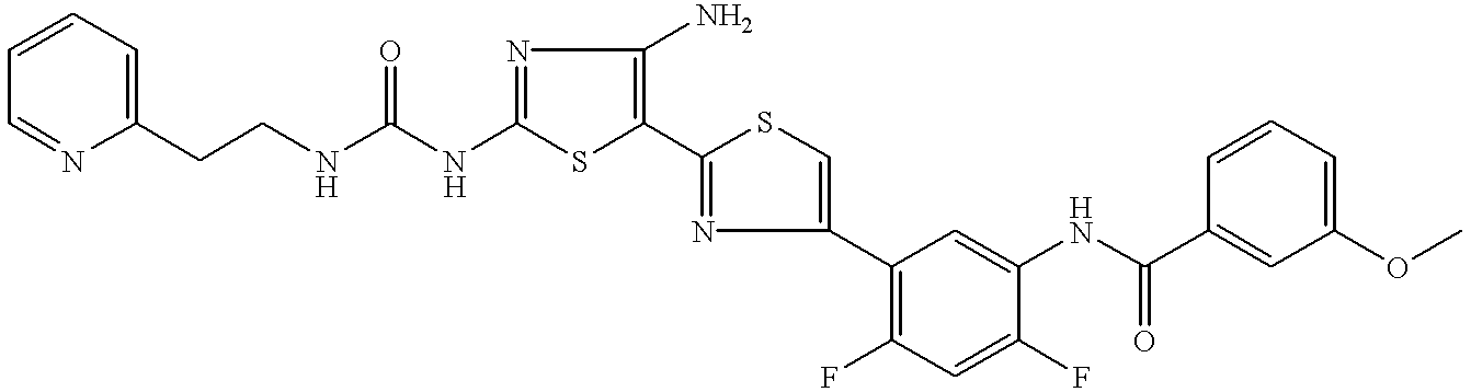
C1(NC(=O)NCCC2=CC=CC=N2)=NC(N)=C(C2=NC(C3=C(F)C=C(F)C(NC(C4=CC(OC)=CC=C4)=O)=C3)=CS2)S1
